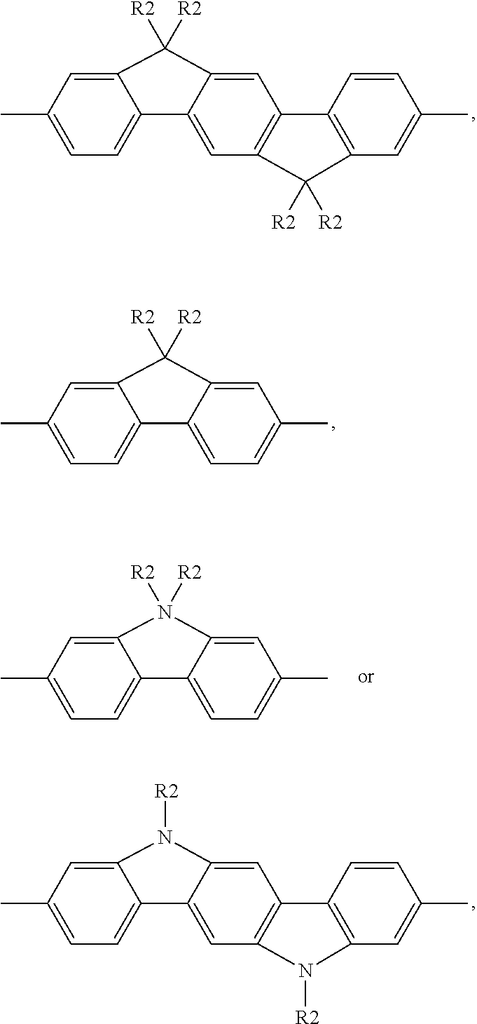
C1=C(C)C=C2C(=C1)C1=CC3=C(C=C1C2([R2])[R2])C1=C(C=C(C)C=C1)C3([R2])[R2].C1=C(C)C=C2C(=C1)C1=CC=C(C)C=C1C2([R2])[R2].C1=C(C)C=C2C(=C1)C1=CC=C(C)C=C1N2([R2])[R2].C1=C(C)C=C2C(=C1)C1=CC3=C(C=C1N2[R2])C1=C(C=C(C)C=C1)N3[R2]
